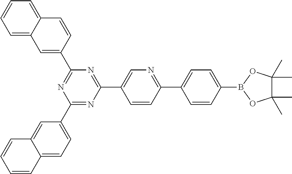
C1(C2=CC=C3C(=C2)C=CC=C3)=NC(C2=CN=C(C3=CC=C(B4OC(C)(C)C(C)(C)O4)C=C3)C=C2)=NC(C2=CC3=CC=CC=C3C=C2)=N1
